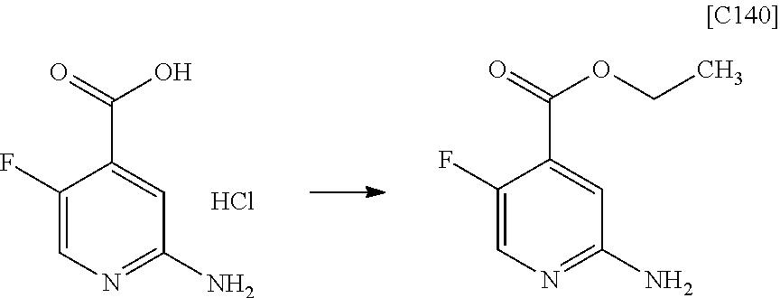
C1(F)=CN=C(N)C=C1C(=O)O.Cl.C1(F)=CN=C(N)C=C1C(=O)OCC
